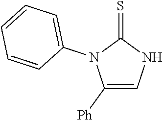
C1([Ph])=CNC(=S)N1C1=CC=CC=C1
